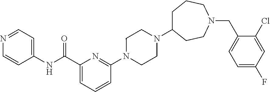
C1(C(=O)NC2=CC=NC=C2)=CC=CC(N2CCN(C3CCCN(CC4=CC=C(F)C=C4Cl)CC3)CC2)=N1
